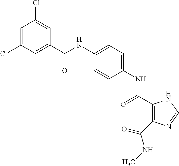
C(NC1=CC=C(NC(=O)C2=C(C(NC)=O)N=CN2)C=C1)(=O)C1=CC(Cl)=CC(Cl)=C1
